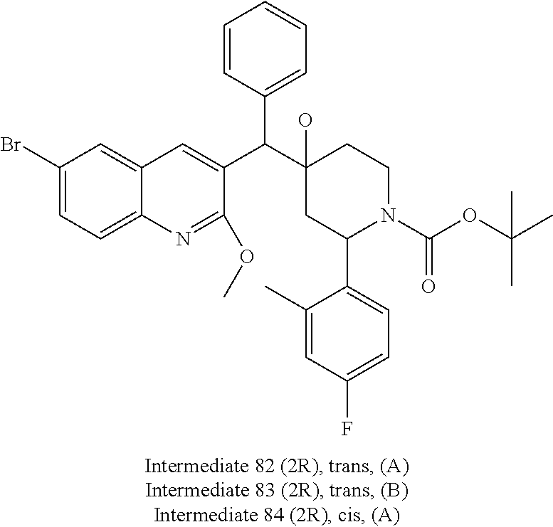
C1(Br)=CC=C2C(=C1)C=C(C(C1(O)CC(C3=CC=C(F)C=C3C)N(C(OC(C)(C)C)=O)CC1)C1=CC=CC=C1)C(OC)=N2
